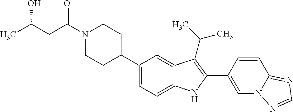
C1=C(C2=C(C(C)C)C3=CC(C4CCN(C(CC(C)O)=O)CC4)=CC=C3N2)C=CC2=NC=NN12
